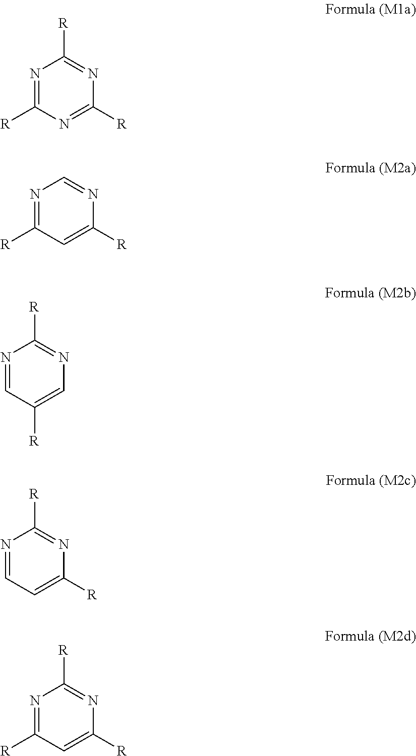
N1=C([R])N=C([R])N=C1[R].N1=C([R])C=C([R])N=C1.N1=CC([R])=CN=C1[R].N1=CC=C([R])N=C1[R].N1=C([R])C=C([R])N=C1[R]
